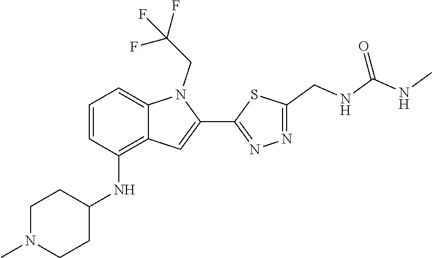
N1=C(C2=CC3=C(NC4CCN(C)CC4)C=CC=C3N2CC(F)(F)F)SC(CNC(NC)=O)=N1
